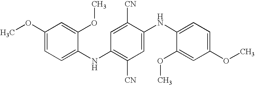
C1(OC)=CC=C(NC2=C([CN])C=C(NC3=CC=C(OC)C=C3OC)C([CN])=C2)C(OC)=C1
